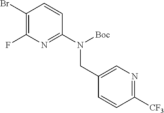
C1(Br)=C(F)N=C(N([Boc])CC2=CN=C([CF3])C=C2)C=C1
